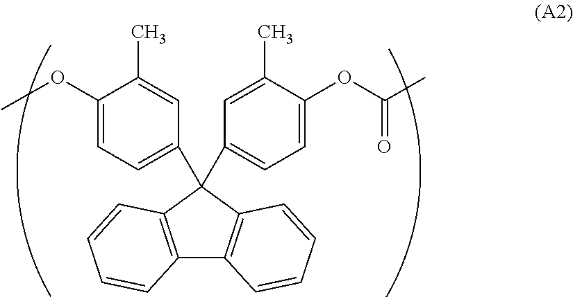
C12=C(C(C3=CC=C(OC)C(C)=C3)(C3=CC=C(OC(C)=O)C(C)=C3)C3=C1C=CC=C3)C=CC=C2
